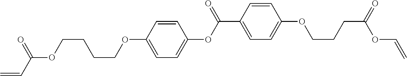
C1=C(OCCCCOC(=O)C=C)C=CC(OC(C2=CC=C(OCCCC(OC=C)=O)C=C2)=O)=C1
